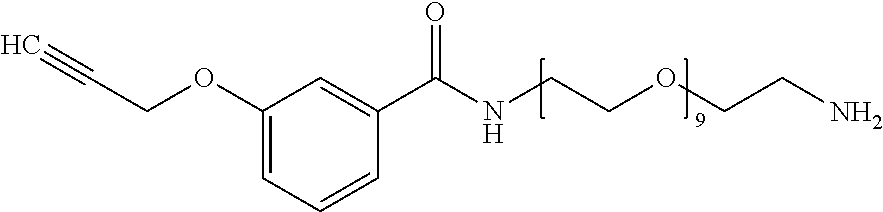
C1(OCC#C)=CC=CC(C(NCCOCCN)=O)=C1
